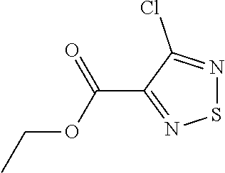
S1N=C(Cl)C(C(=O)OCC)=N1
